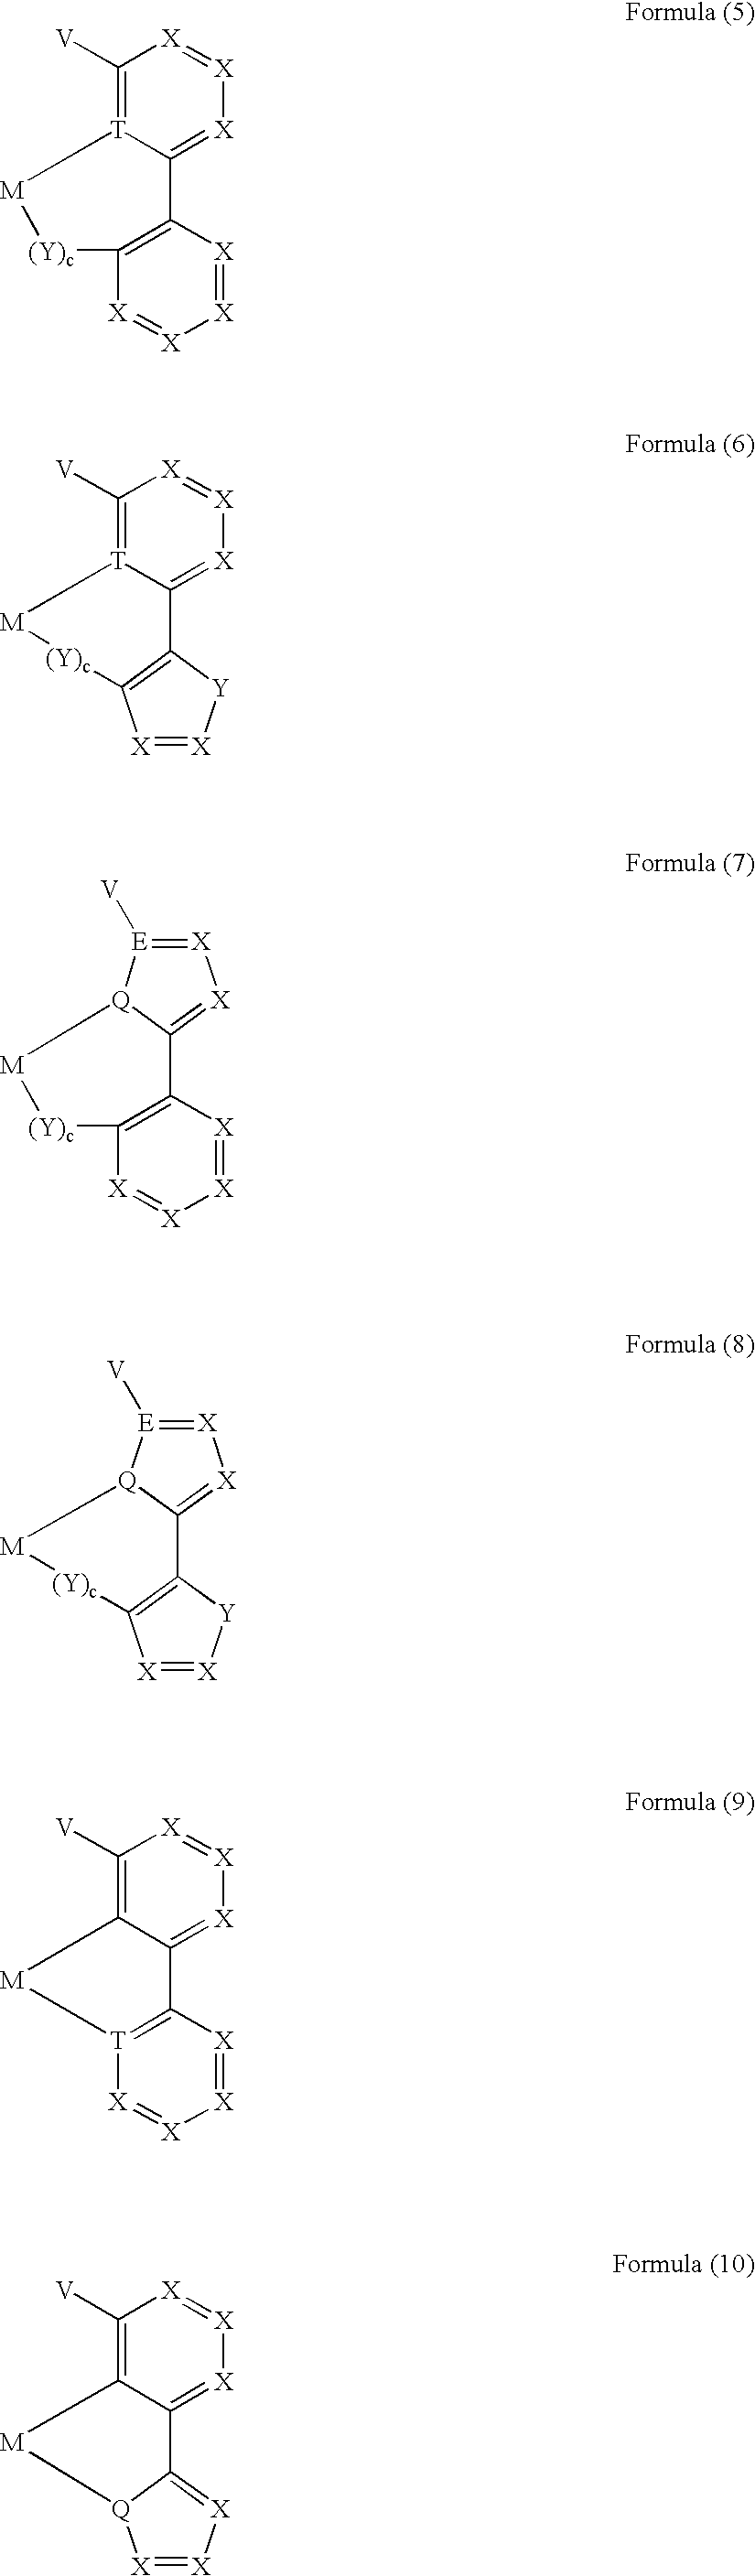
C1([V])=[T]2C(=[X][X]=[X]1)C1=C([X]=[X][X]=[X]1)[(Y)c][M]2.C1([V])=[T]2C(=[X][X]=[X]1)C1=C([X]=[X][Y]1)[(Y)c][M]2.C12=C([X]=[X][X]=[X]1)[(Y)c][M][Q]1[E]([V])=[X][X]=C21.[X]1=[X][Y]C2=C1[(Y)c][M][Q]1[E]([V])=[X][X]=C21.C1([V])=C2C(=[X][X]=[X]1)C1=[T]([X]=[X][X]=[X]1)[M]2.C1([V])=C2C(=[X][X]=[X]1)C1=[X][X]=[X][Q]1[M]2
